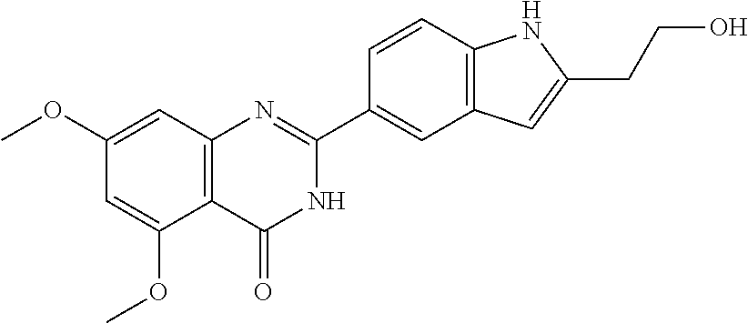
C1(OC)=CC2=C(C(OC)=C1)C(=O)NC(C1=CC3=C(C=C1)NC(CCO)=C3)=N2
